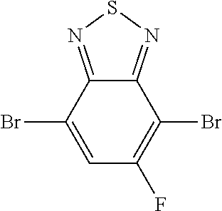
C12=NSN=C1C(Br)=CC(F)=C2Br
